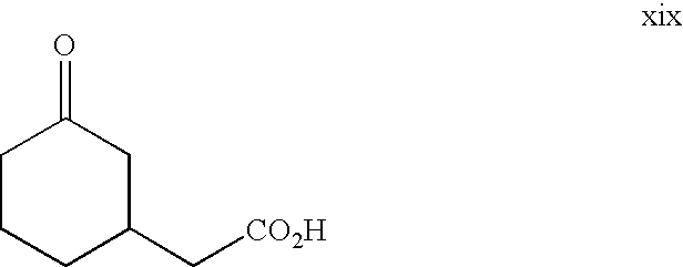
C1CCC(C[CO2H])CC1=O
